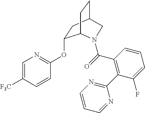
C1=C([F3C])C=CC(OC2CC3CCC2N(C(=O)C2=C(C4=NC=CC=N4)C(F)=CC=C2)C3)=N1
